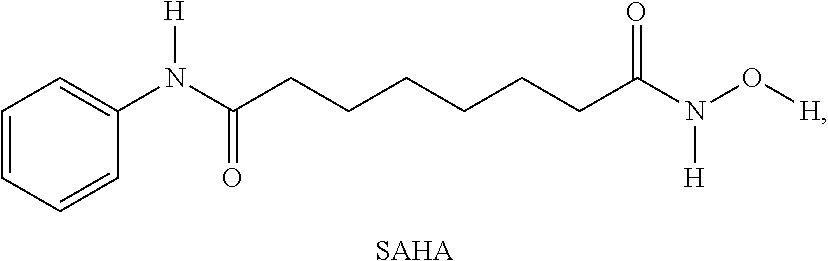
C1=CC=CC(N(C(CCCCCCC(N(O[H])[H])=O)=O)[H])=C1.[SAHA]
